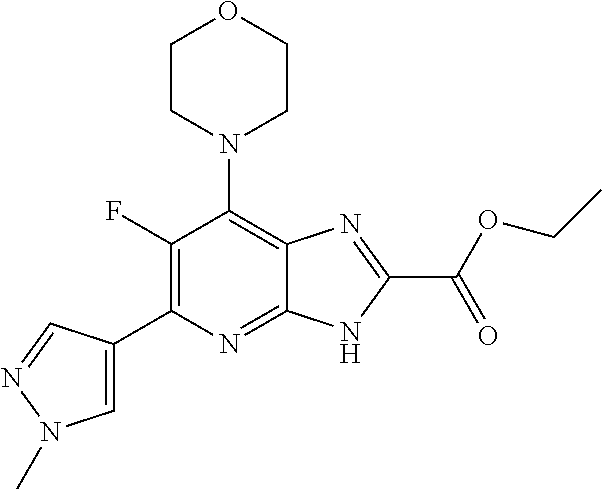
C1(F)=C(C2=CN(C)N=C2)N=C2C(=C1N1CCOCC1)N=C(C(OCC)=O)N2
